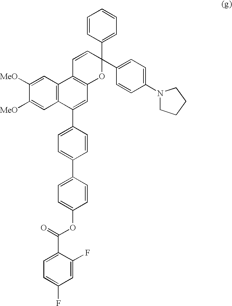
C1([MeO])=CC2=C(C=C1[MeO])C1=C(C=C2C2=CC=C(C3=CC=C(OC(C4=CC=C(F)C=C4F)=O)C=C3)C=C2)OC(C2=CC=CC=C2)(C2=CC=C(N3CCCC3)C=C2)C=C1
